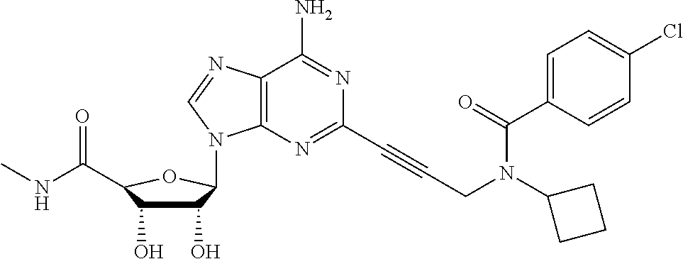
C1(O)C(O)C(C(NC)=O)OC1N1C2=C(C(N)=NC(C#CCN(C(=O)C3=CC=C(Cl)C=C3)C3CCC3)=N2)N=C1
